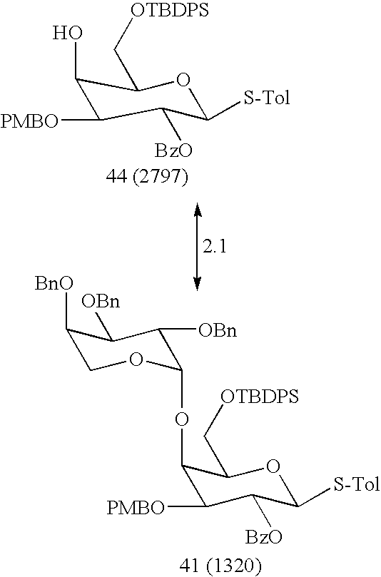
C1(O)C([PMBO])C([BzO])C([S-Tol])OC1C[OTBDPS].C1([BnO])COC(OC2C([PMBO])C([BzO])C([S-Tol])OC2C[OTBDPS])C([OBn])C1[OBn]
